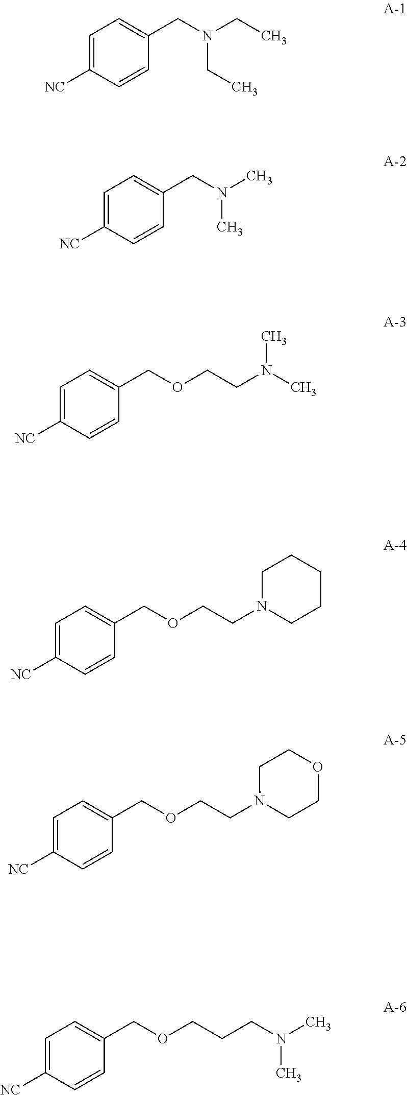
C1=C([NC])C=CC(CN(CC)CC)=C1.C1=C([NC])C=CC(CN(C)C)=C1.C1=C([NC])C=CC(COCCN(C)C)=C1.C1=C([NC])C=CC(COCCN2CCCCC2)=C1.C1=C([NC])C=CC(COCCN2CCOCC2)=C1.C1=C([NC])C=CC(COCCCN(C)C)=C1
